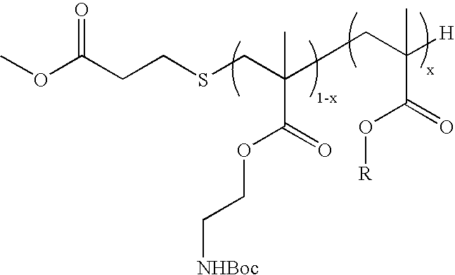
COC(CCSCC(CCC([H])(C(=O)O[R])C)(C(=O)OCC[NHBoc])C)=O
